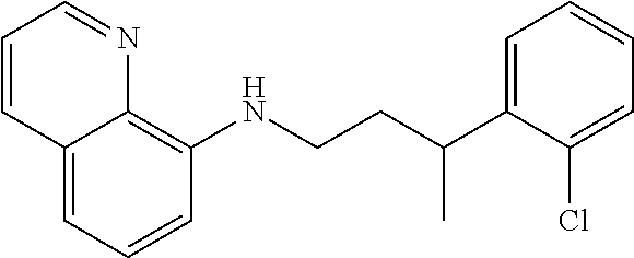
C1=CC=C2C(=C1NCCC(C1=CC=CC=C1Cl)C)N=CC=C2
